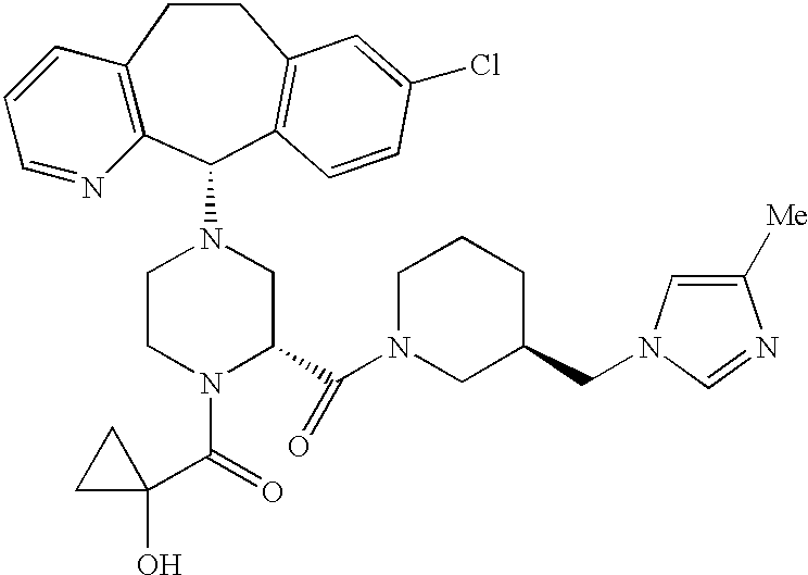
C12=C(C(N3CCN(C(=O)C4(O)CC4)C(C(N4CC(CN5C=C([Me])N=C5)CCC4)=O)C3)C3=C(CC1)C=C(Cl)C=C3)N=CC=C2
